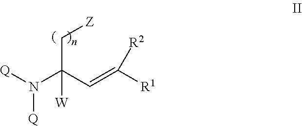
N(C(C=C([R1])[R2])(C[Z])[W])([Q])[Q]
